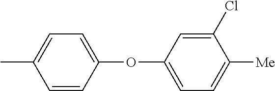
CC1=CC=C(OC2=CC=C([Me])C(Cl)=C2)C=C1
